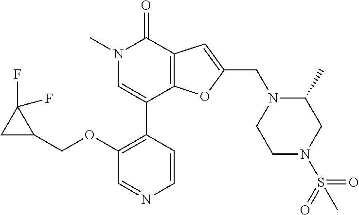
C1(OCC2C(F)(F)C2)=C(C2=CN(C)C(=O)C3=C2OC(CN2CCN(S(=O)(=O)C)CC2C)=C3)C=CN=C1
